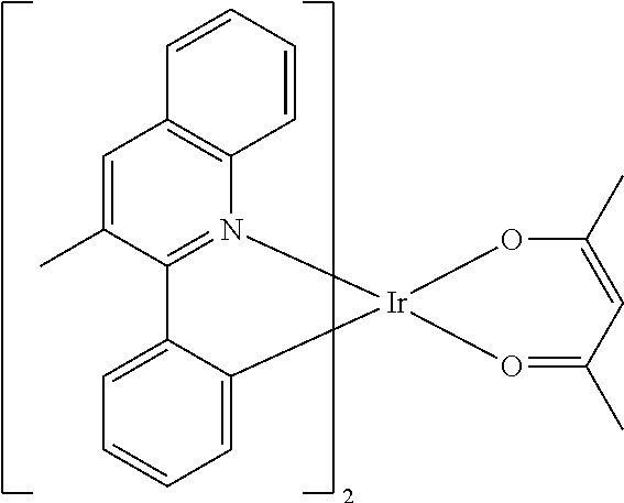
C12=N(C3=C(C=C1C)C=CC=C3)[Ir]1(O=C(C)C=C(C)O1)C1=CC=CC=C21
